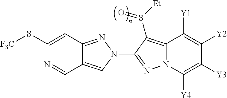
C1(S[F3C])=CC2=NN(C3=NN4C(=C3S([Et])=O)C([Y1])=C([Y2])C([Y3])=C4[Y4])C=C2C=N1
